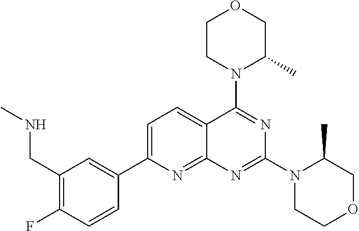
C1(CNC)=C(F)C=CC(C2=CC=C3C(=N2)N=C(N2CCOCC2C)N=C3N2C(C)COCC2)=C1
